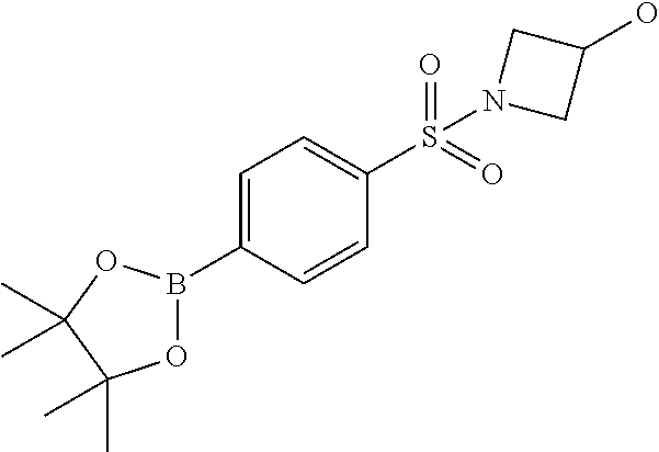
C1=C(B2OC(C)(C)C(C)(C)O2)C=CC(S(=O)(=O)N2CC(O)C2)=C1
